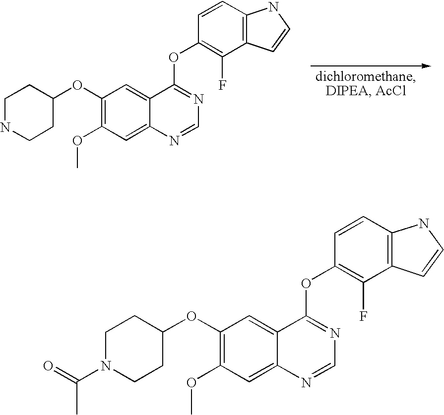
C1(OC2CCNCC2)=C(OC)C=C2C(=C1)C(OC1=C(F)C3=C(C=C1)NC=C3)=NC=N2.C1(OC2CCN(C(C)=O)CC2)=C(OC)C=C2C(=C1)C(OC1=C(F)C3=C(C=C1)NC=C3)=NC=N2
